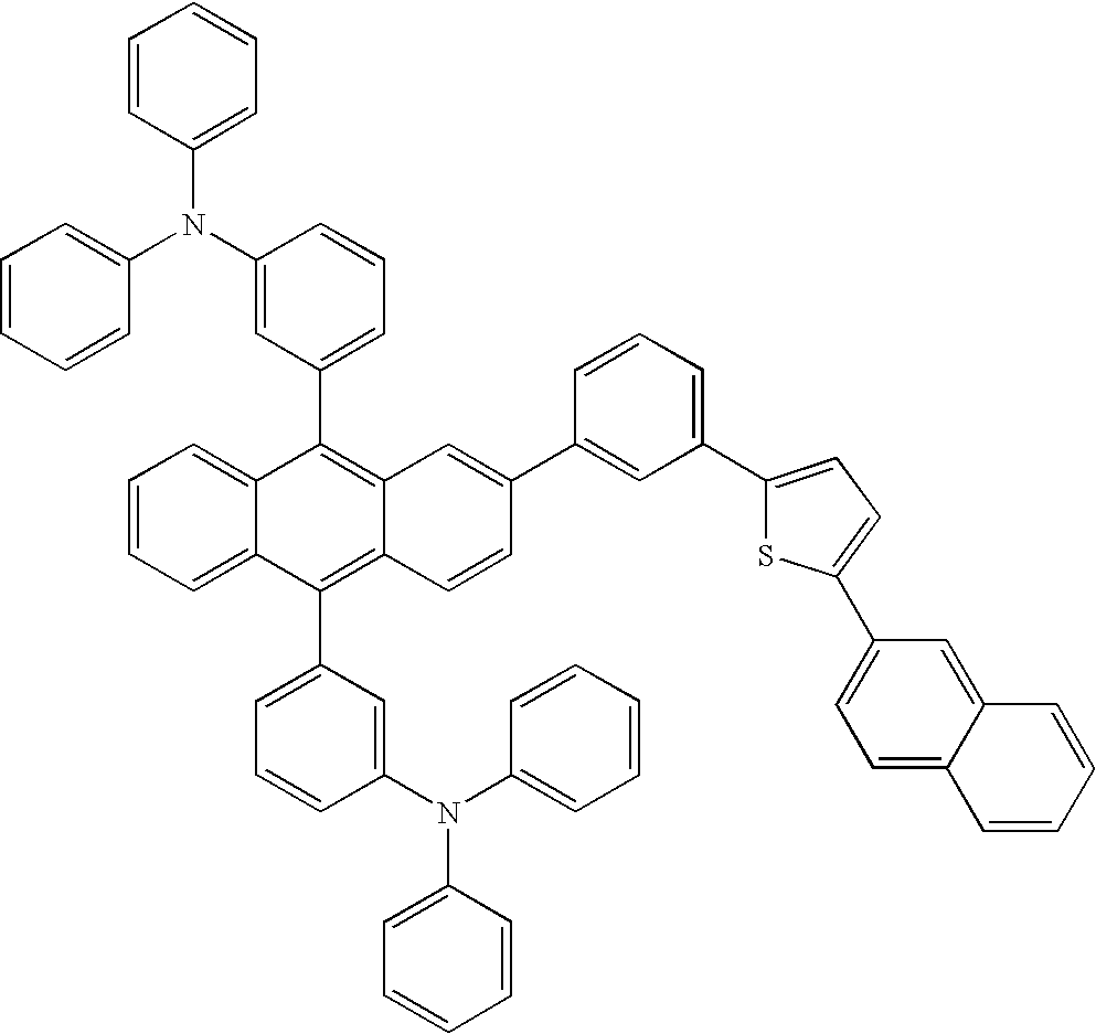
C1=CC=C2C(=C1)C(C1=CC=CC(N(C3=CC=CC=C3)C3=CC=CC=C3)=C1)=C1C(=C2C2=CC=CC(N(C3=CC=CC=C3)C3=CC=CC=C3)=C2)C=CC(C2=CC(C3=CC=C(C4=CC=C5C(=C4)C=CC=C5)S3)=CC=C2)=C1
